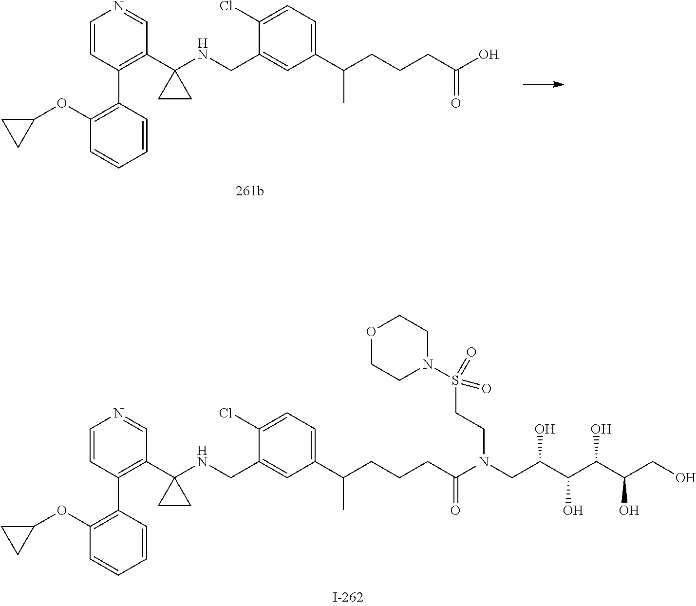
C(CCCC(N(CC(C(C(C(CO)O)O)O)O)CCS(=O)(N1CCOCC1)=O)=O)(C)C1=CC=C(Cl)C(CNC2(C3=C(C4=C(OC5CC5)C=CC=C4)C=CN=C3)CC2)=C1.C1(C(CCCC(O)=O)C)=CC=C(Cl)C(CNC2(C3=C(C4=C(OC5CC5)C=CC=C4)C=CN=C3)CC2)=C1
